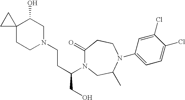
C1(=O)N(C(CO)CCN2CC(O)C3(CC2)CC3)CC(C)N(C2=CC=C(Cl)C(Cl)=C2)CC1
